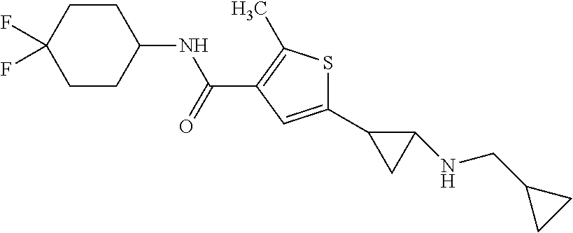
N(C(C1=C(C)SC(C2CC2NCC2CC2)=C1)=O)C1CCC(F)(F)CC1
